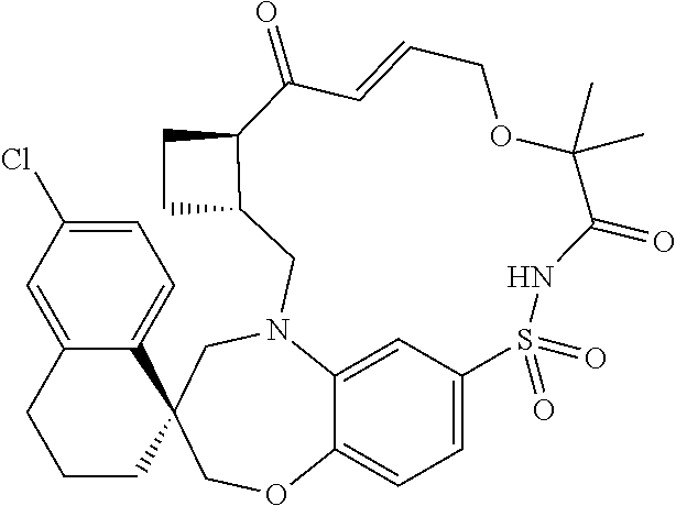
C12=CC=C3C(=C1)N(CC1(CO3)C3=CC=C(Cl)C=C3CCC1)CC1C(CC1)C(=O)C=CCOC(C)(C)C(=O)NS2(=O)=O
